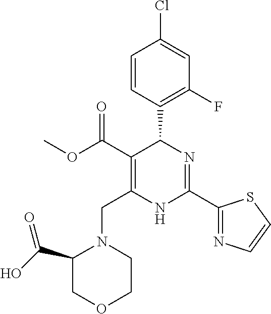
C1=CC(C2C(C(=O)OC)=C(CN3C(C(O)=O)COCC3)NC(C3=NC=CS3)=N2)=C(F)C=C1Cl
